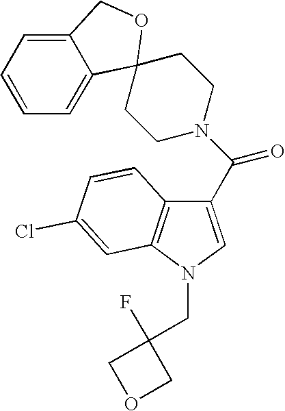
C12=CC=CC=C1C1(OC2)CCN(C(=O)C2=CN(CC3(F)COC3)C3=C2C=CC(Cl)=C3)CC1
